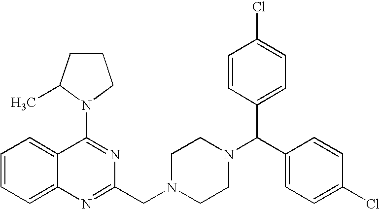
C1=CC=C2C(=C1)C(N1C(C)CCC1)=NC(CN1CCN(C(C3=CC=C(Cl)C=C3)C3=CC=C(Cl)C=C3)CC1)=N2
